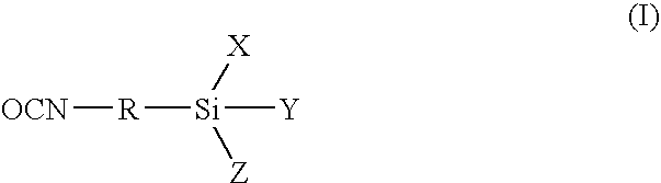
[OCN][R][Si]([Y])([Z])[X]
